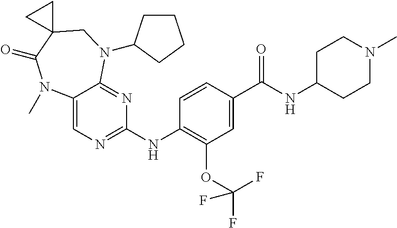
C1(NC2=NC=C3C(=N2)N(C2CCCC2)CC2(C(=O)N3C)CC2)=C(OC(F)(F)F)C=C(C(NC2CCN(C)CC2)=O)C=C1
